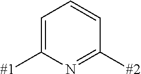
C1=C([#1])N=C([#2])C=C1
